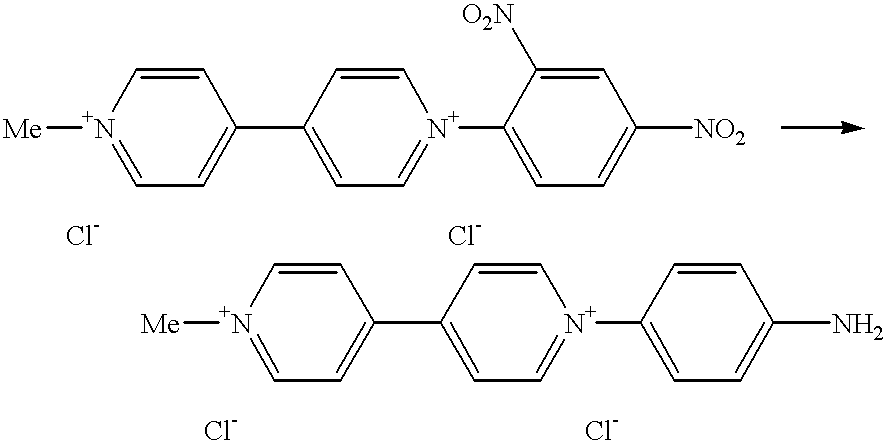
C1=C[N+]([ Me])=CC=C1C1=CC=[N+](C2=CC=C([NO2])C=C2[O2N])C=C1.C1=C[N+]([ Me])=CC=C1C1=CC=[N+](C2=CC=C(N)C=C2)C=C1
